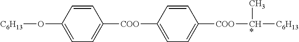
C1=C(O[C6H13])C=CC([COO]C2=CC=C([COO][CH*]([C6H13])C)C=C2)=C1
